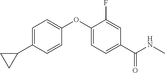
C1=C(C2CC2)C=CC(OC2=CC=C(C(NC)=O)C=C2F)=C1
